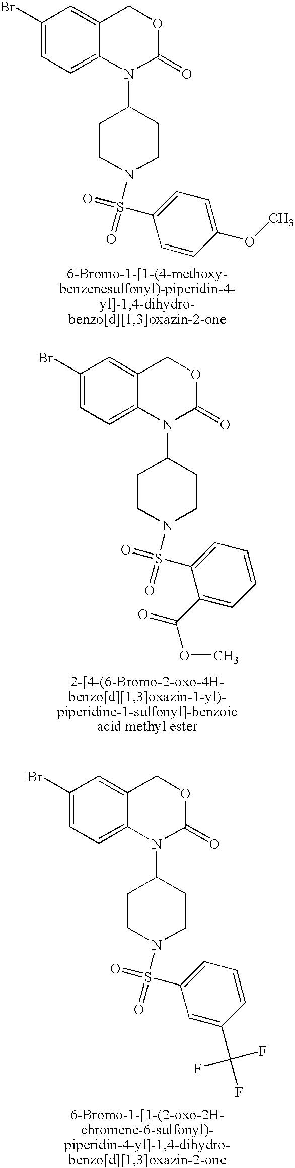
C1(Br)=CC=C2C(=C1)COC(=O)N2C1CCN(S(C2=CC=C(OC)C=C2)(=O)=O)CC1.C1(Br)=CC=C2C(=C1)COC(=O)N2C1CCN(S(C2=CC=CC=C2C(=O)OC)(=O)=O)CC1.C1(Br)=CC=C2C(=C1)COC(=O)N2C1CCN(S(C2=CC=CC(C(F)(F)F)=C2)(=O)=O)CC1
